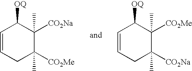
C1=CCC([CO2Me])(C)C([CO2Na])(C)C1[OQ].C1=CCC([CO2Na])(C)C([CO2Me])(C)C1[OQ]
